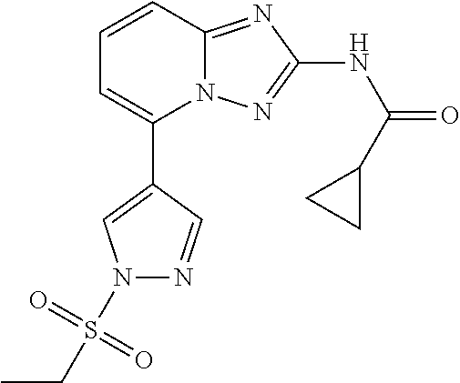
C1(C2=CN(S(CC)(=O)=O)N=C2)=CC=CC2=NC(NC(=O)C3CC3)=NN12
